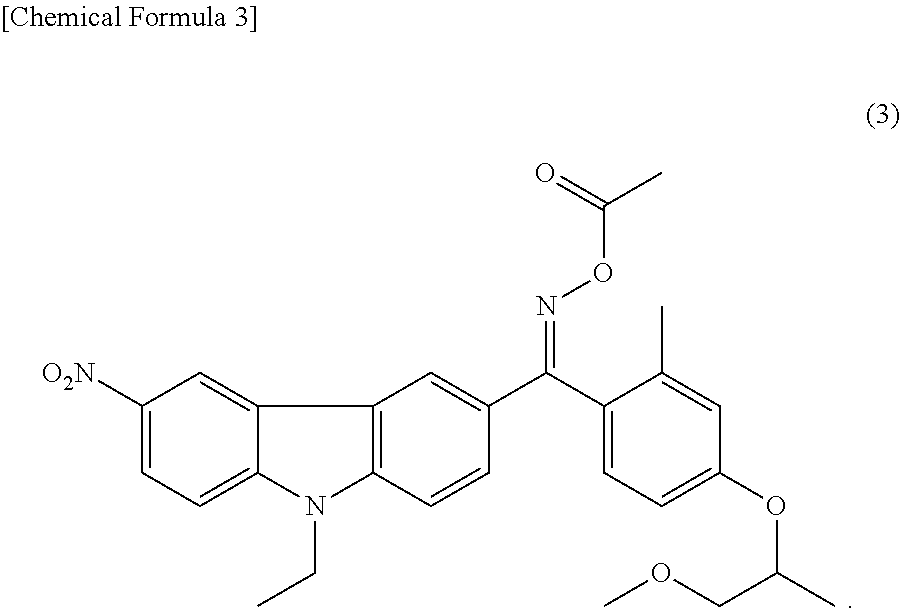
C12=CC=C([O2N])C=C1C1=C(N2CC)C=CC(C(C2=CC=C(OC(C)COC)C=C2C)=NOC(C)=O)=C1
